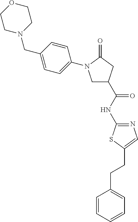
C1N(CC2=CC=C(N3CC(C(=O)NC4=NC=C(CCC5=CC=CC=C5)S4)CC3=O)C=C2)CCOC1
